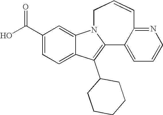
C1(C(O)=O)=CC=C2C(=C1)N1C(=C2C2CCCCC2)C2=CC=CN=C2C=CC1
